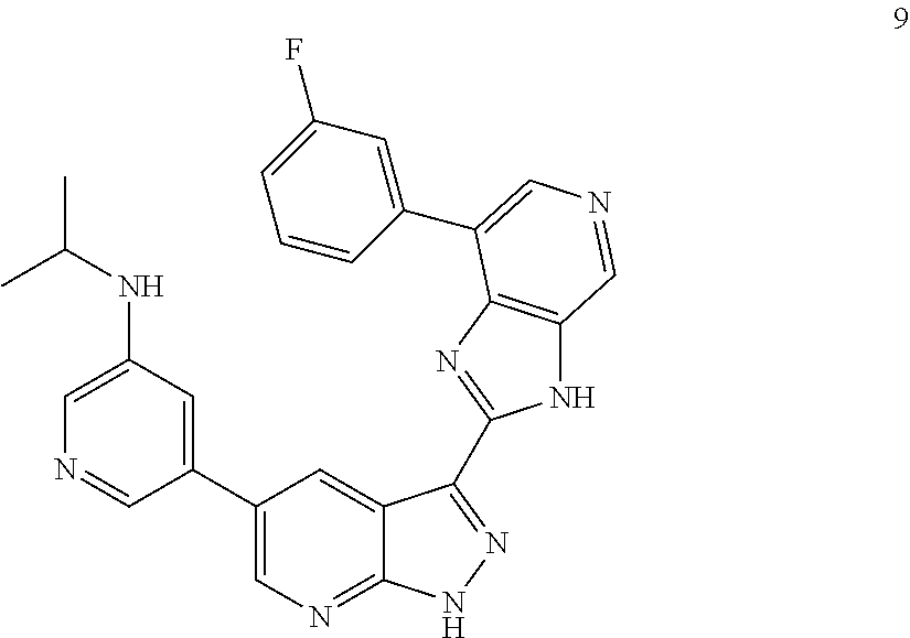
C1(C2=CN=C3C(=C2)C(C2=NC4=C(N2)C=NC=C4C2=CC(F)=CC=C2)=NN3)=CC(NC(C)C)=CN=C1
